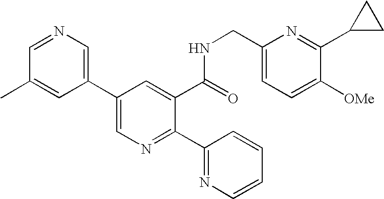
C1=NC=C(C2=CN=C(C3=NC=CC=C3)C(C(=O)NCC3=CC=C([OMe])C(C4CC4)=N3)=C2)C=C1C
